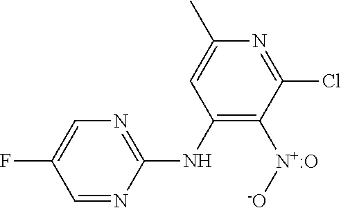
C1(Cl)=NC(C)=CC(NC2=NC=C(F)C=N2)=C1[N+:O][-O]
